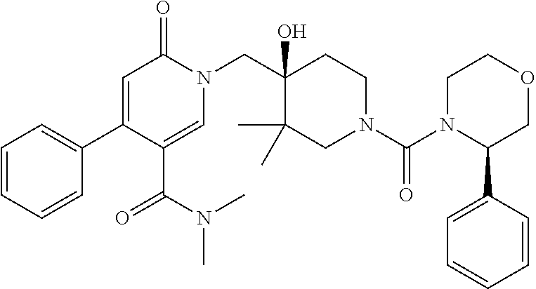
N(C)(C(C1=CN(CC2(O)C(C)(C)CN(C(N3C(C4=CC=CC=C4)COCC3)=O)CC2)C(=O)C=C1C1=CC=CC=C1)=O)C
